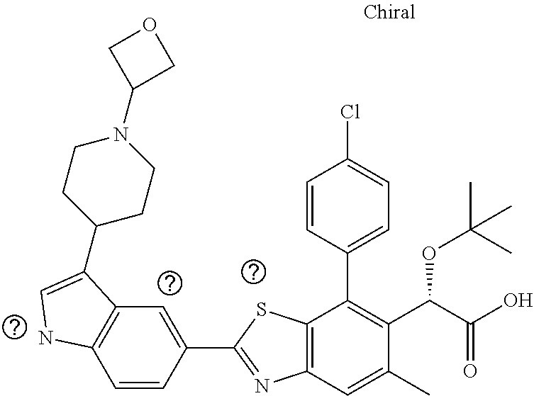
C1=CC(C2=NC3=C(S2)C(C2=CC=C(Cl)C=C2)=C(C(C(O)=O)OC(C)(C)C)C(C)=C3)=CC2=C1NC=C2C1CCN(C2COC2)CC1
